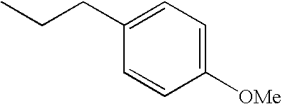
C1(CCC)=CC=C([OMe])C=C1
